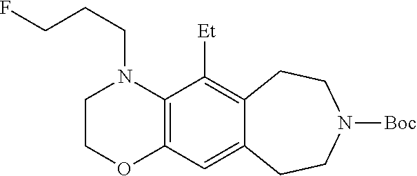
C1COC2=C(N1CCCF)C([Et])=C1C(=C2)CCN([Boc])CC1
